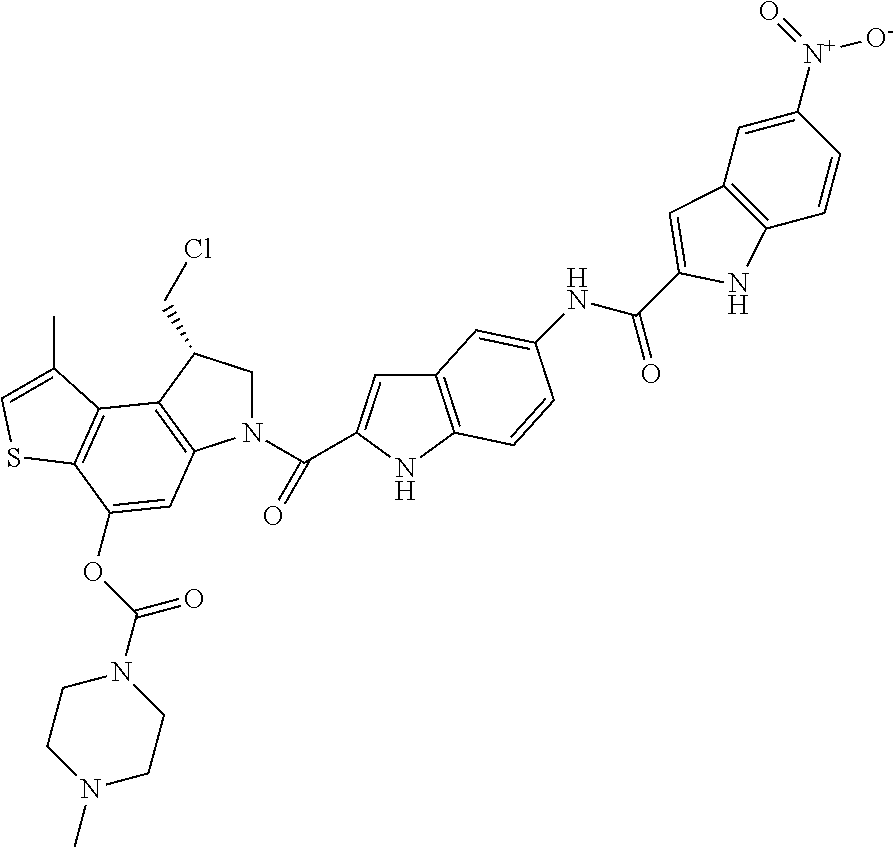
N1(C(=O)C2=CC3=C(N2)C=CC(NC(=O)C2=CC4=C(C=CC([N+]([O-])=O)=C4)N2)=C3)CC(CCl)C2=C1C=C(OC(N1CCN(C)CC1)=O)C1=C2C(C)=CS1
